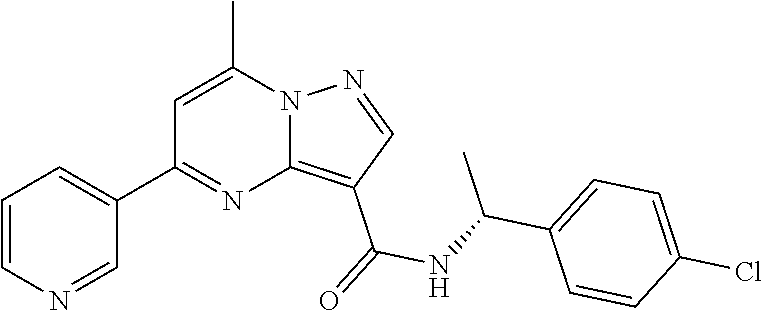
C12=C(C(=O)NC(C3=CC=C(Cl)C=C3)C)C=NN1C(C)=CC(C1=CC=CN=C1)=N2
